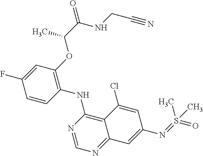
C1=CC(NC2=C3C(=NC=N2)C=C(N=S(=O)(C)C)C=C3Cl)=C(OC(C(NCC#N)=O)C)C=C1F
